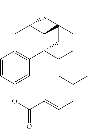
C12C34CCCC1(N(C)C2CC1=C3C=C(OC(=O)C=CC=C(C)C)C=C1)C4
